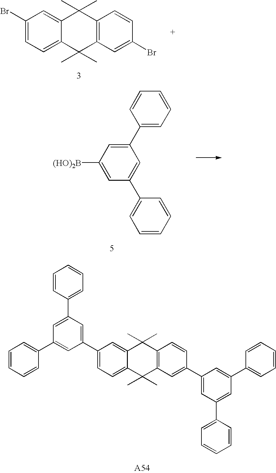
C1(Br)=CC=C2C(=C1)C(C)(C)C1=C(C2(C)C)C=C(Br)C=C1.C1=C([(HO)2B])C=C(C2=CC=CC=C2)C=C1C1=CC=CC=C1.C1(C2=CC(C3=CC=CC=C3)=CC(C3=CC=CC=C3)=C2)=CC=C2C(=C1)C(C)(C)C1=C(C2(C)C)C=C(C2=CC(C3=CC=CC=C3)=CC(C3=CC=CC=C3)=C2)C=C1
